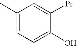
C1(C)=CC=C(O)C([Pr])=C1
